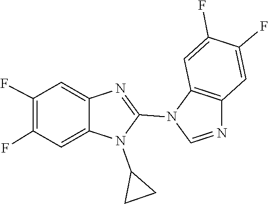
N1(C2CC2)C(N2C=NC3=C2C=C(F)C(F)=C3)=NC2=CC(F)=C(F)C=C12
